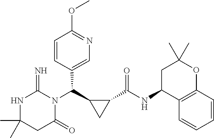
CC1(C)NC(=N)N(C(C2CC2C(NC2C3=C(OC(C)(C)C2)C=CC=C3)=O)C2=CN=C(OC)C=C2)C(=O)C1
